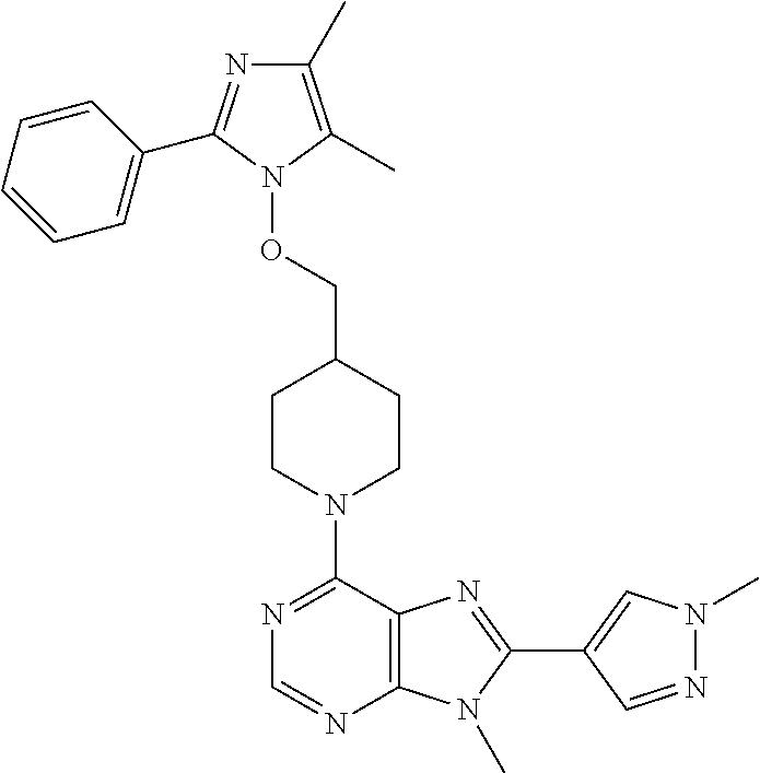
C1CN(C2=NC=NC3=C2N=C(C2=CN(C)N=C2)N3C)CCC1CON1C(C)=C(C)N=C1C1=CC=CC=C1
